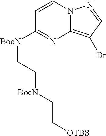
C1=CC([BocN]CC[BocN]CC[OTBS])=NC2=C(Br)C=NN12
